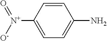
C1=CC([N+](=O)[O-])=CC=C1N
